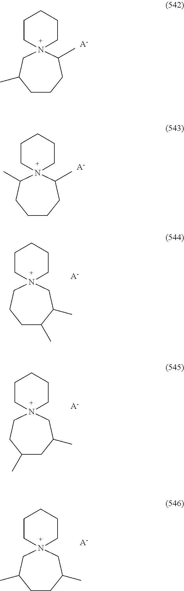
N12(CC(C)CCCC1C)CCCCC2.[A-].N12(C(C)CCCCC1C)CCCCC2.[A-].N12(CCCC(C)C(C)C1)CCCCC2.[A-].N12(CCC(C)CC(C)C1)CCCCC2.[A-].N12(CC(C)CCC(C)C1)CCCCC2.[A-]
